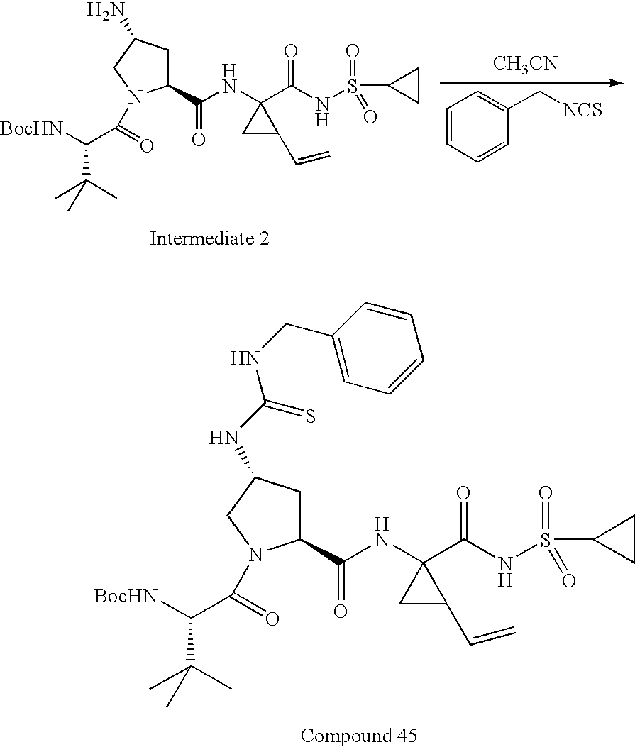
[BocHN]C(C(C)(C)C)C(=O)N1C(C(NC2(C(NS(C3CC3)(=O)=O)=O)CC2C=C)=O)CC(NC(=S)NCC2=CC=CC=C2)C1.C1=CC=CC(C[NCS])=C1.[BocHN]C(C(C)(C)C)C(=O)N1C(C(NC2(C(NS(C3CC3)(=O)=O)=O)CC2C=C)=O)CC(N)C1.[CH3CN]
